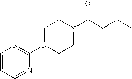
C1(N2CCN(C(CC(C)C)=O)CC2)=NC=CC=N1
